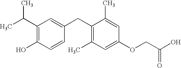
CC(C1=C(O)C=CC(CC2=C(C)C=C(OCC(O)=O)C=C2C)=C1)C
